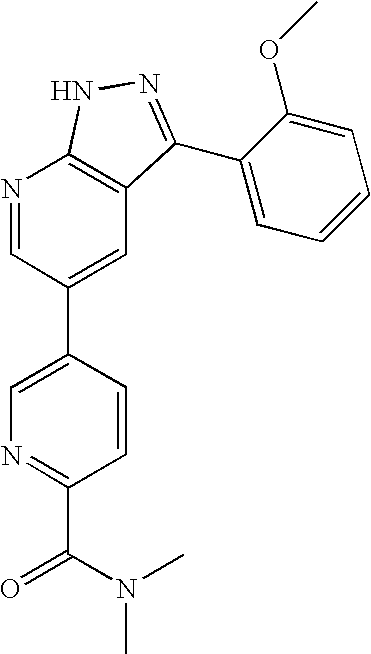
N1=CC(C2=CN=C(C(N(C)C)=O)C=C2)=CC2=C1NN=C2C1=CC=CC=C1OC
